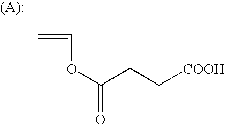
C=COC(CC[COOH])=O
